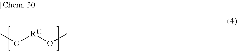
CO[R10]OC
